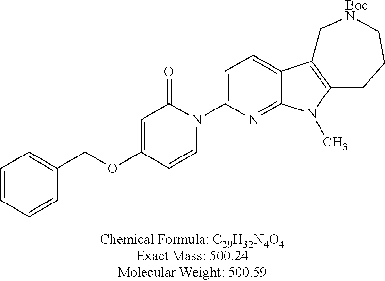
C1=CC=CC(COC2=CC(=O)N(C3=CC=C4C(=N3)N(C)C3=C4C[BocN]CCC3)C=C2)=C1
